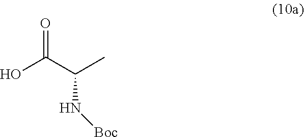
OC(C(C)N[Boc])=O
